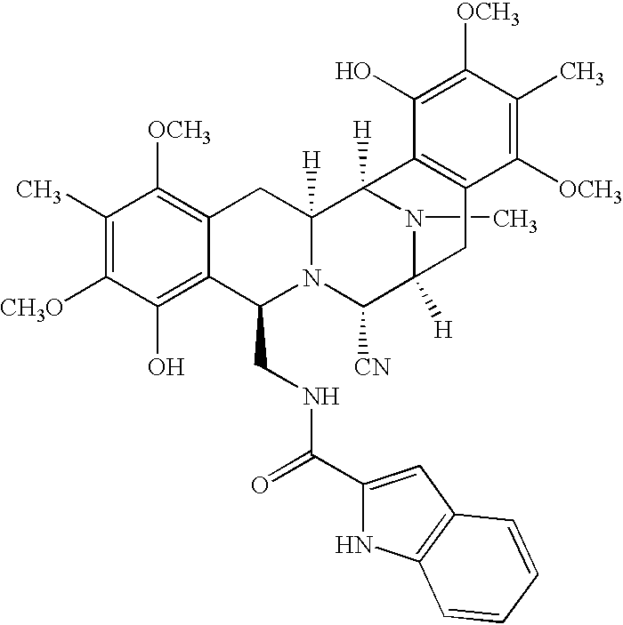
C(NCC1C2=C(O)C([CH3O])=C(C)C([OCH3])=C2CC2([H])N1C([CN])C1([H])N(C)C2([H])C2=C(C1)C([OCH3])=C(C)C([OCH3])=C2O)(=O)C1=CC2=C(N1)C=CC=C2
